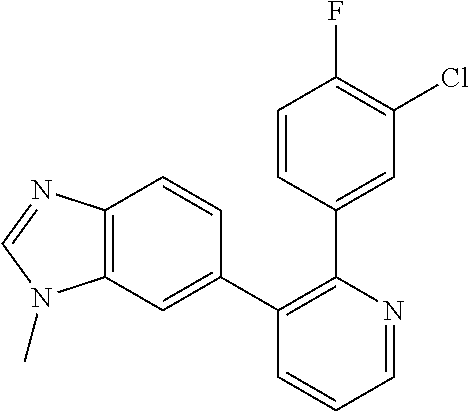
C1=CC(C2=C(C3=CC4=C(C=C3)N=CN4C)C=CC=N2)=CC(Cl)=C1F
